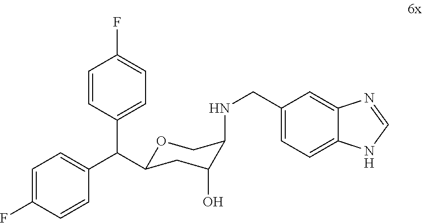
O1C(C(C2=CC=C(F)C=C2)C2=CC=C(F)C=C2)CC(O)C(NCC2=CC=C3C(=C2)N=CN3)C1
